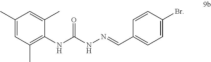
C1(C)=CC(C)=CC(C)=C1NC(NN=CC1=CC=C(Br)C=C1)=O
